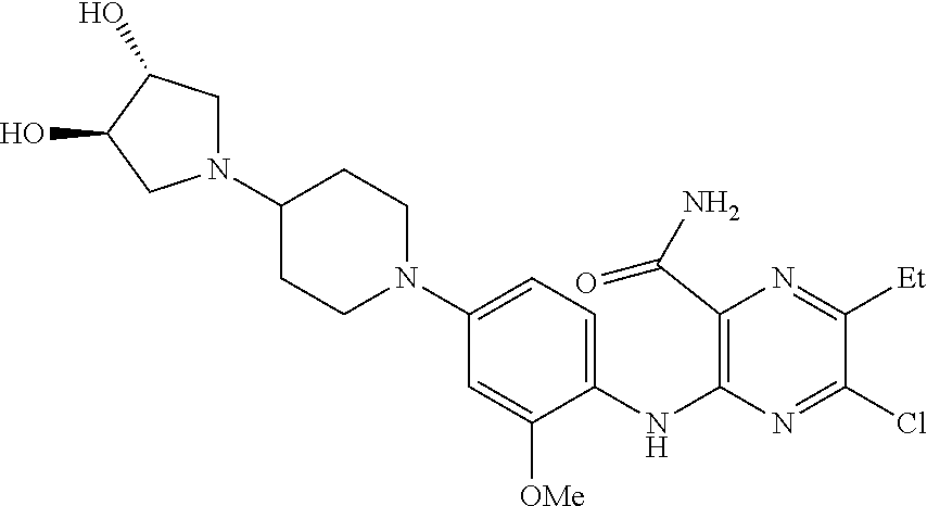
C1(NC2=C(C(N)=O)N=C([Et])C(Cl)=N2)=CC=C(N2CCC(N3CC(O)C(O)C3)CC2)C=C1[OMe]
